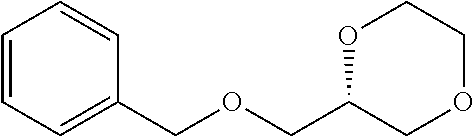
C1=CC=C(COCC2OCCOC2)C=C1
